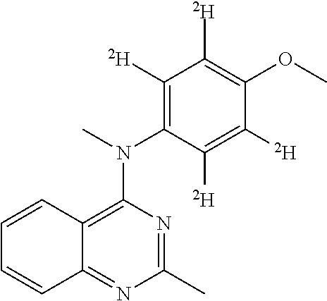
C1(C)=NC(N(C)C2=C([D])C([D])=C(OC)C([D])=C2[D])=C2C(=N1)C=CC=C2
